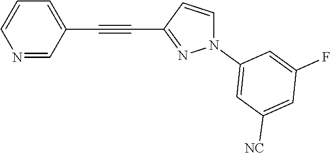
N1=CC(C#CC2=NN(C3=CC([NC])=CC(F)=C3)C=C2)=CC=C1
